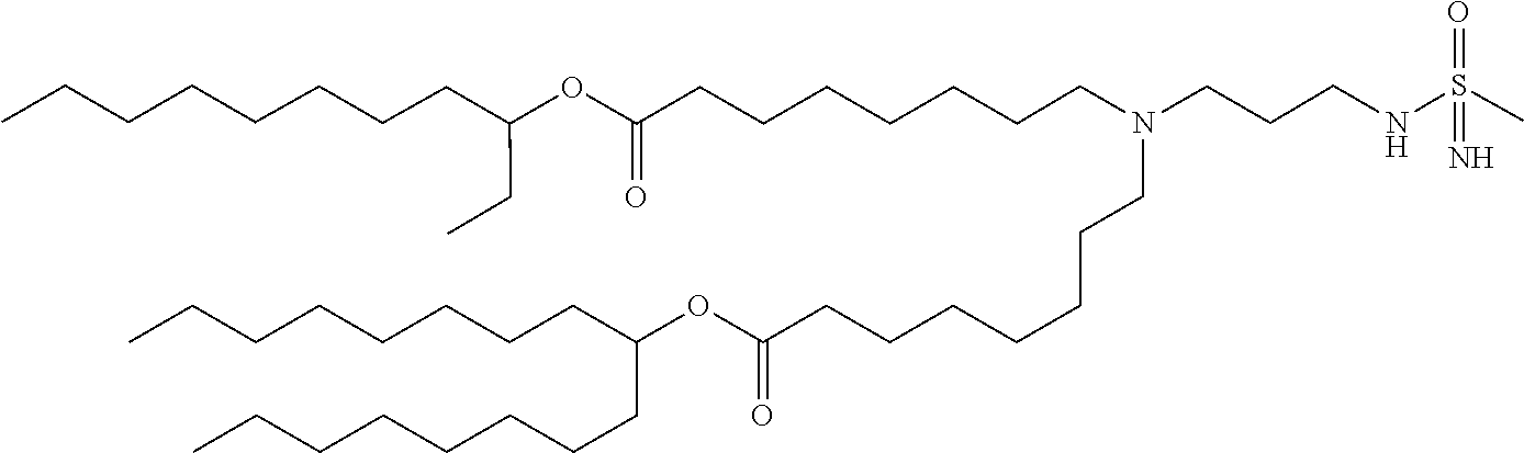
C(CCCCC(CCCCCCCC)OC(=O)CCCCCCCN(CCCNS(=O)(=N)C)CCCCCCCC(OC(CC)CCCCCCCC)=O)CCC
